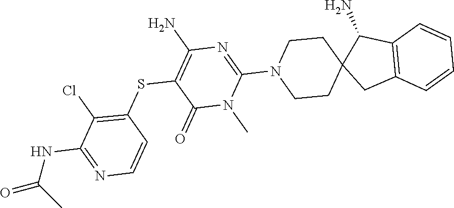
N1(C)C(N2CCC3(C(N)C4=C(C=CC=C4)C3)CC2)=NC(N)=C(SC2=C(Cl)C(NC(=O)C)=NC=C2)C1=O
